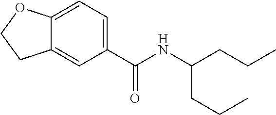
C12=CC=C(C(NC(CCC)CCC)=O)C=C1CCO2
